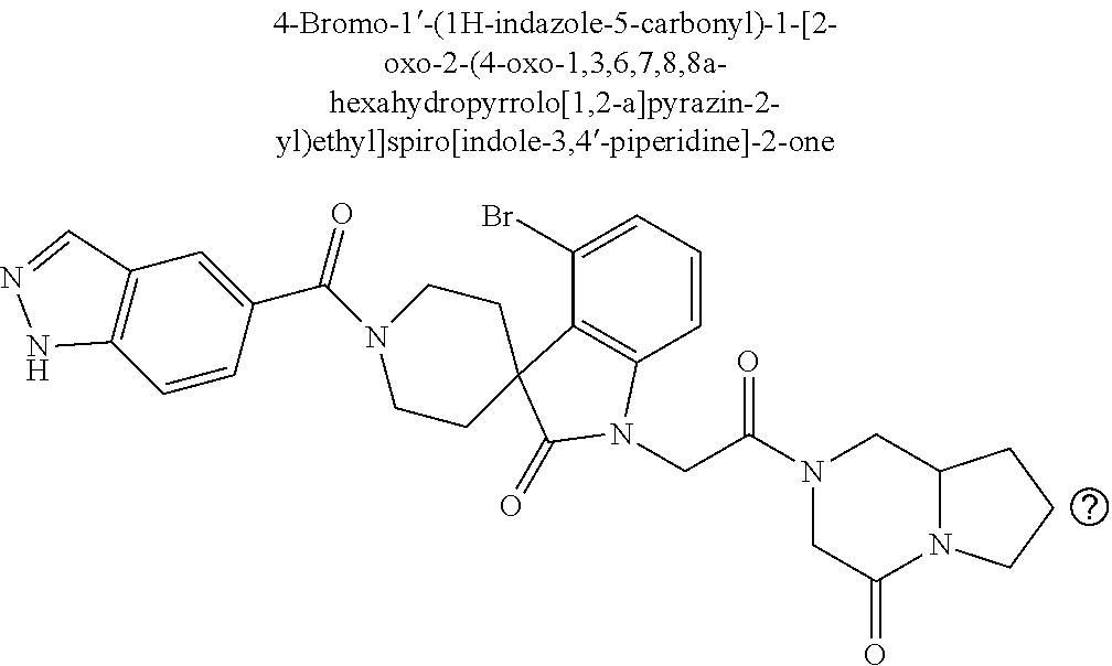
C1(Br)=CC=CC2=C1C1(C(=O)N2CC(N2CC(=O)N3C(C2)CCC3)=O)CCN(C(C2=CC3=C(C=C2)NN=C3)=O)CC1
